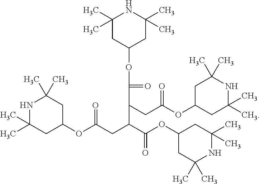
C1(C)(C)CC(OC(C(CC(OC2CC(C)(C)NC(C)(C)C2)=O)C(C(OC2CC(C)(C)NC(C)(C)C2)=O)CC(OC2CC(C)(C)NC(C)(C)C2)=O)=O)CC(C)(C)N1
